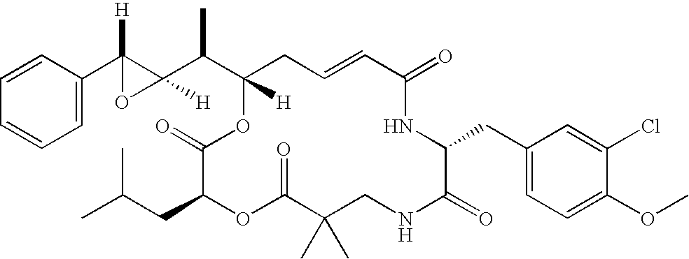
C1=CC(C2([H])C(C(C)C3([H])CC=CC(=O)NC(CC4=CC=C(OC)C(Cl)=C4)C(=O)NCC(C)(C)C(=O)OC(CC(C)C)C(=O)O3)([H])O2)=CC=C1
